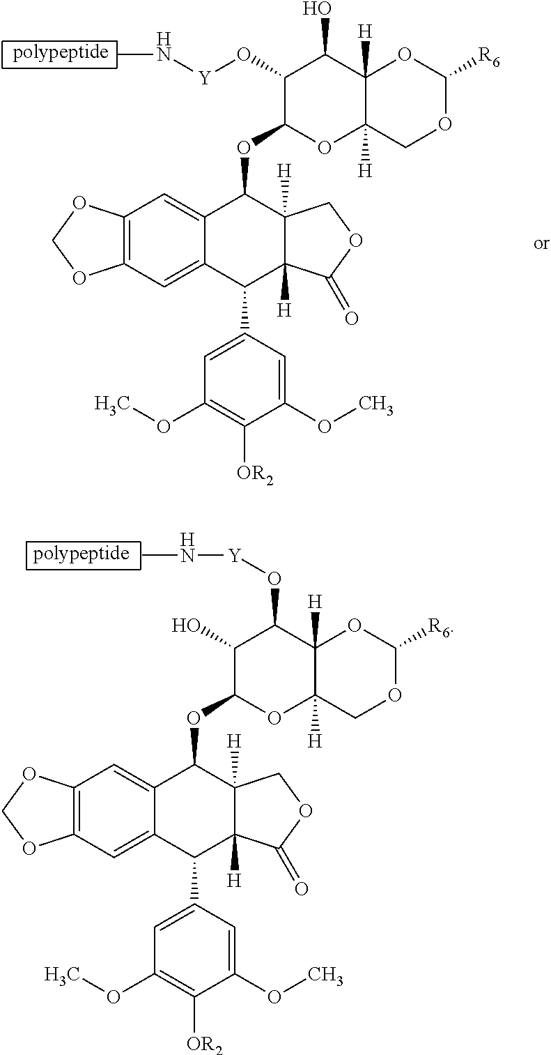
C12=C(C=C3C(=C1)C(OC1OC4([H])C([H])(C(O)C1O[Y]NC)OC([R6])OC4)C1([H])C([H])(C3C3=CC(OC)=C([OR2])C(OC)=C3)C(=O)OC1)OCO2.C12=C(C=C3C(=C1)C(OC1OC4([H])C([H])(C(O[Y]NC)C1O)OC([R6])OC4)C1([H])C([H])(C3C3=CC(OC)=C([OR2])C(OC)=C3)C(=O)OC1)OCO2
